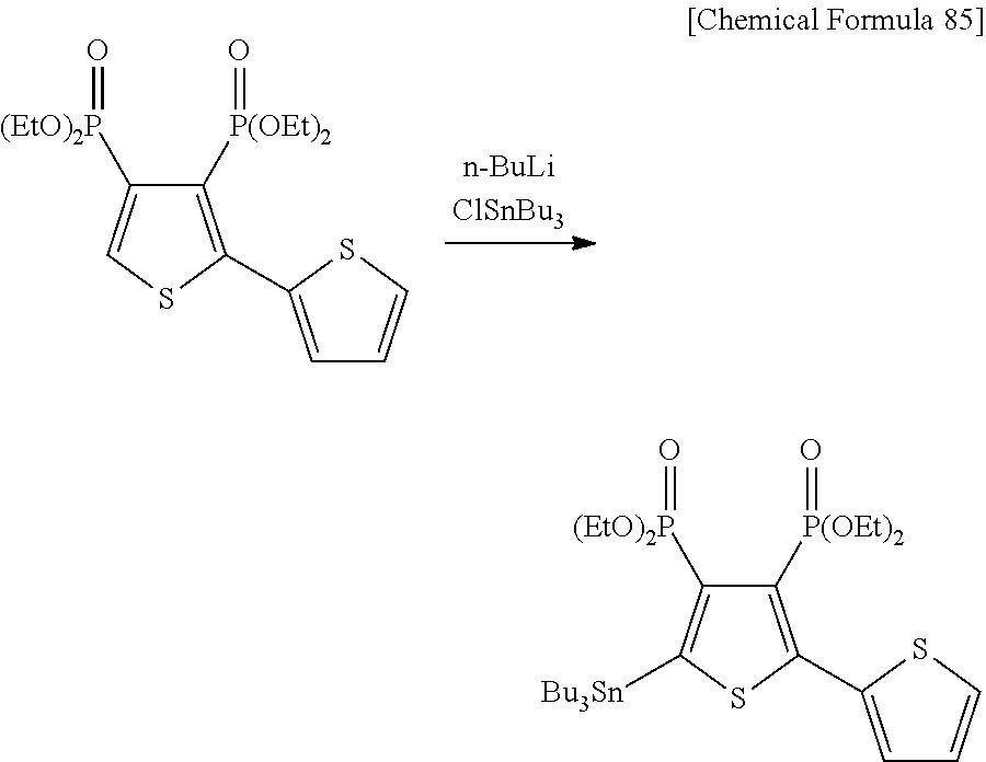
C1([P(OEt)2]=O)=C(C2=CC=CS2)SC=C1[(EtO)2P]=O.C1([P(OEt)2]=O)=C(C2=CC=CS2)SC([Bu3Sn])=C1[(EtO)2P]=O
